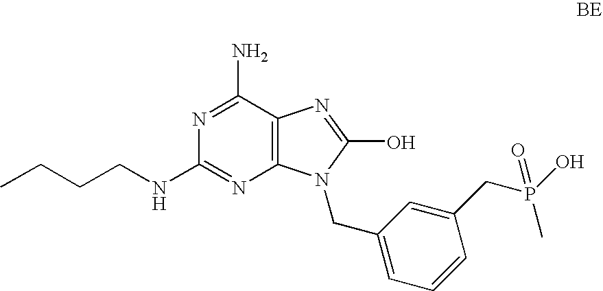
C12=C(C(N)=NC(NCCCC)=N1)N=C(O)N2CC1=CC=CC(CP(O)(=O)C)=C1
